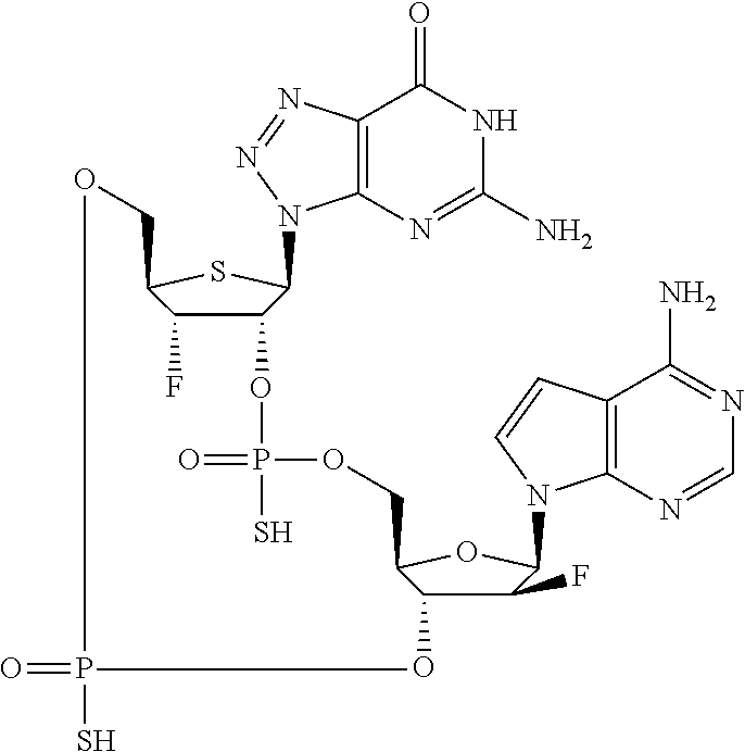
C12=C(N=C(N)NC1=O)N(C1C(OP(=O)(S)OCC3OC(N4C5=C(C(N)=NC=N5)C=C4)C(F)C3O)C(F)C(CO)S1)N=N2.O=PS
